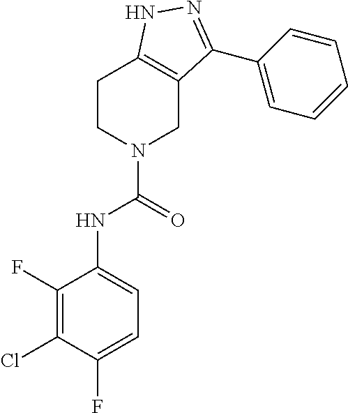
C1CN(C(=O)NC2=CC=C(F)C(Cl)=C2F)CC2=C1NN=C2C1=CC=CC=C1
